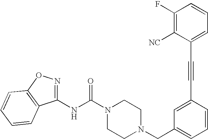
N(C(N1CCN(CC2=CC=CC(C#CC3=CC=CC(F)=C3[NC])=C2)CC1)=O)C1=NOC2=C1C=CC=C2
